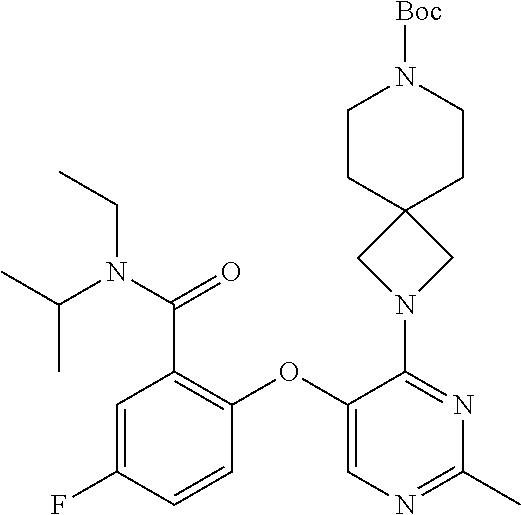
C1=C(F)C=CC(OC2=CN=C(C)N=C2N2CC3(C2)CCN([Boc])CC3)=C1C(N(C(C)C)CC)=O
